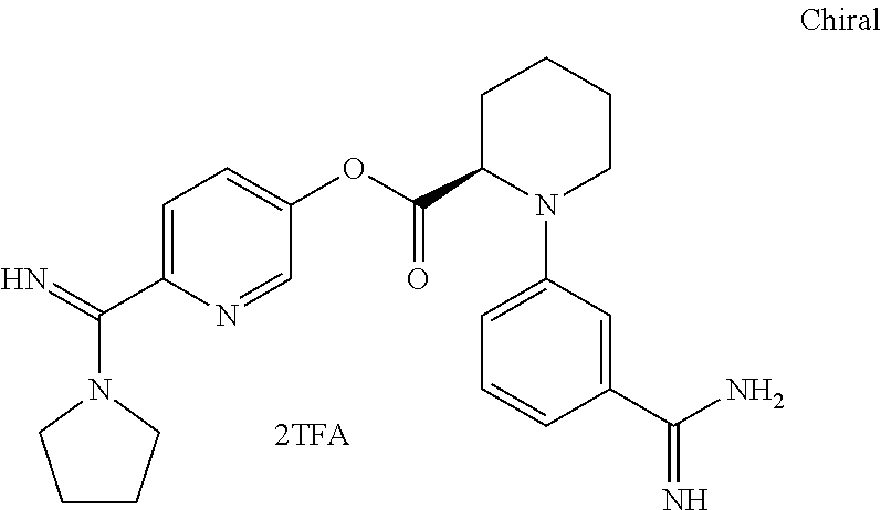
C1CCN(C(=N)C2=CC=C(OC(C3N(C4=CC=CC(C(N)=N)=C4)CCCC3)=O)C=N2)C1
